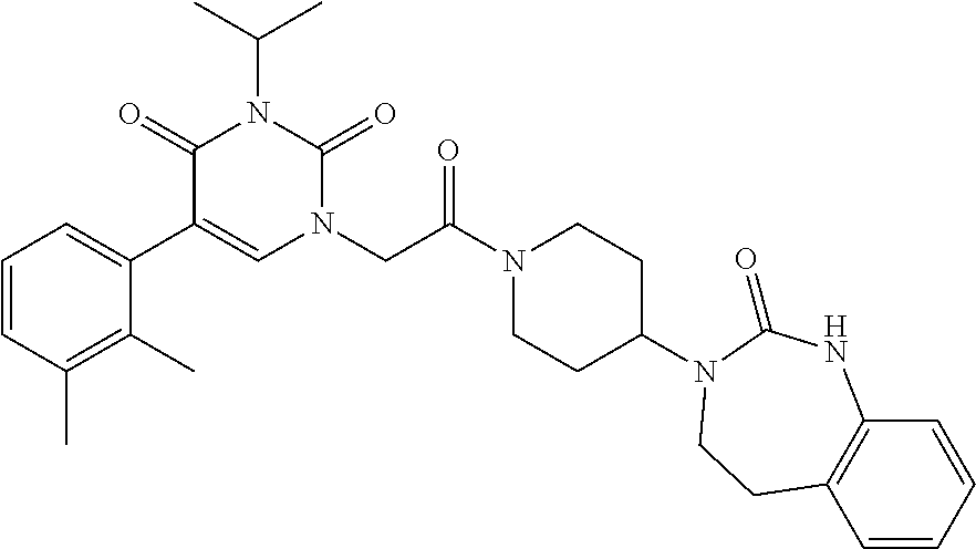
C1=CC(C)=C(C)C(C2=CN(CC(N3CCC(N4C(=O)NC5=C(C=CC=C5)CC4)CC3)=O)C(=O)N(C(C)C)C2=O)=C1
